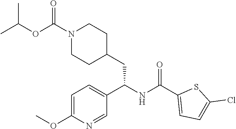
C1(C(NC(CC2CCN(C(OC(C)C)=O)CC2)C2=CC=C(OC)N=C2)=O)=CC=C(Cl)S1
